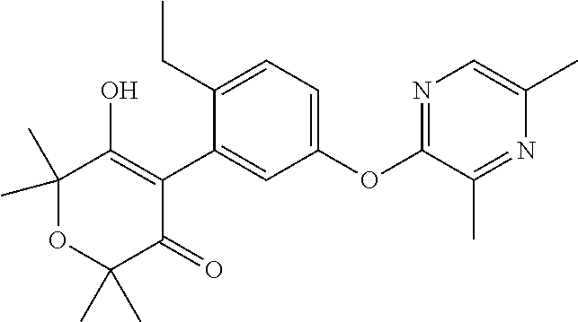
C1(C2=CC(OC3=NC=C(C)N=C3C)=CC=C2CC)=C(O)C(C)(C)OC(C)(C)C1=O
